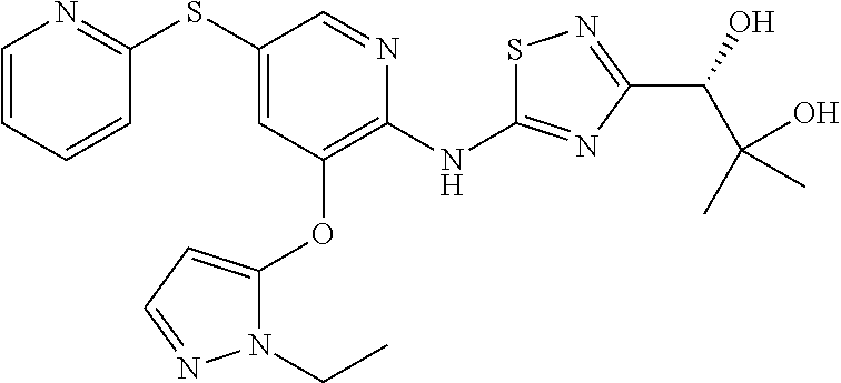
C1=CC=CC(SC2=CC(OC3=CC=NN3CC)=C(NC3=NC(C(C(O)(C)C)O)=NS3)N=C2)=N1
